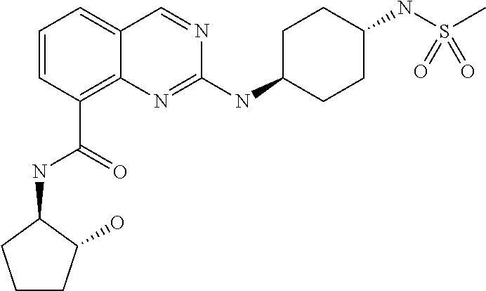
C1=CC=C2C(=C1C(=O)NC1C(O)CCC1)N=C(NC1CCC(NS(C)(=O)=O)CC1)N=C2
